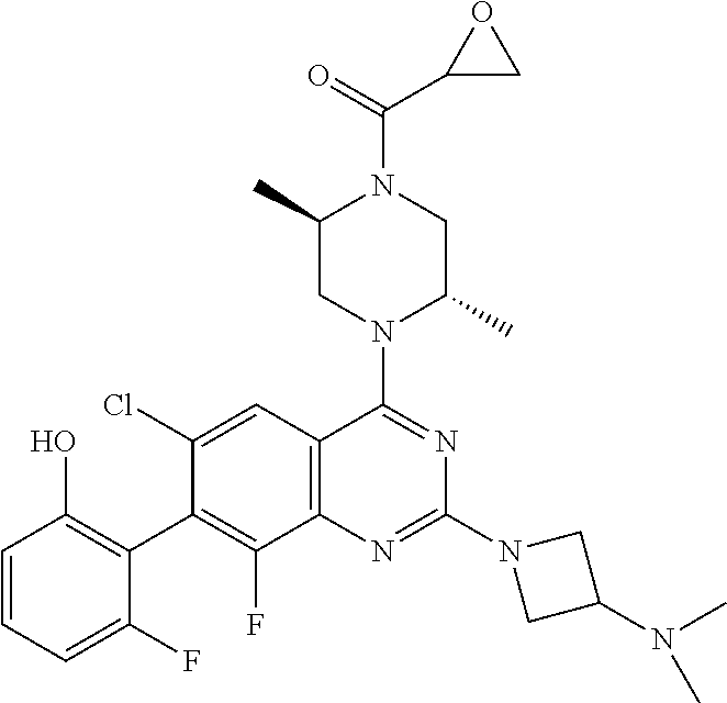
C1=CC=C(F)C(C2=C(F)C3=C(C=C2Cl)C(N2C(C)CN(C(=O)C4CO4)C(C)C2)=NC(N2CC(N(C)C)C2)=N3)=C1O
